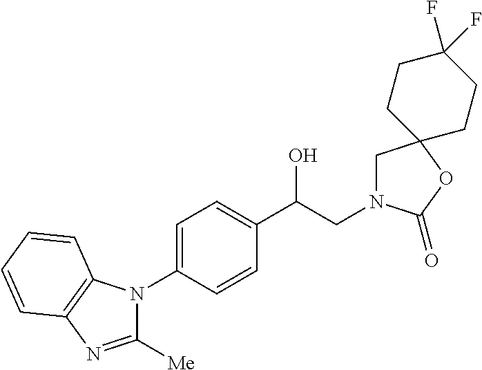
C1(C(CN2CC3(OC2=O)CCC(F)(F)CC3)O)=CC=C(N2C([Me])=NC3=C2C=CC=C3)C=C1
